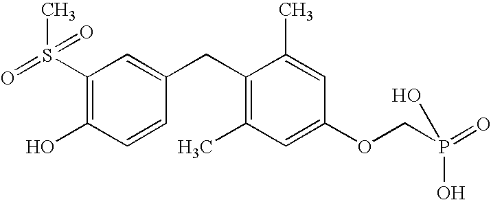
C1(S(=O)(C)=O)=C(O)C=CC(CC2=C(C)C=C(OCP(=O)(O)O)C=C2C)=C1
